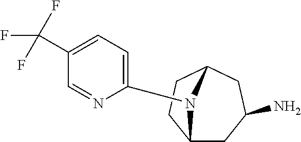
C1=C(N2C3CC(N)CC2CC3)N=CC(C(F)(F)F)=C1
